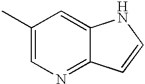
C12=CC(C)=CN=C1C=CN2
